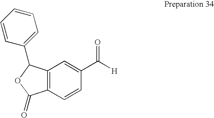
C12=C(C=CC(C([H])=O)=C1)C(=O)OC2C1=CC=CC=C1
